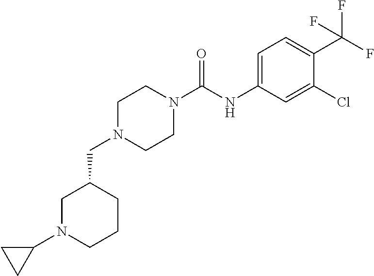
C1N(C(NC2=CC=C(C(F)(F)F)C(Cl)=C2)=O)CCN(CC2CCCN(C3CC3)C2)C1
